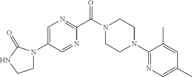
C1=C(N2CCNC2=O)C=NC(C(N2CCN(C3=NC=C(C)C=C3C)CC2)=O)=N1
